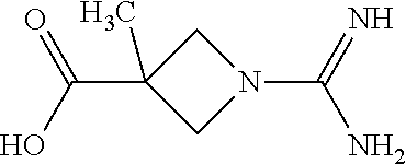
C1C(C(=O)O)(C)CN1C(N)=N
